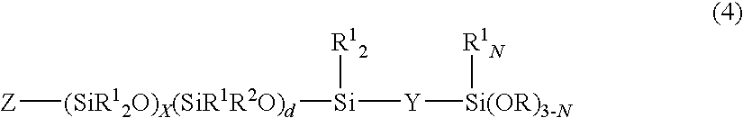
[Z][(SiR12O)X(SiR1R2O)d][Si]([R12])[Y][Si(OR)3-N][R1N]
